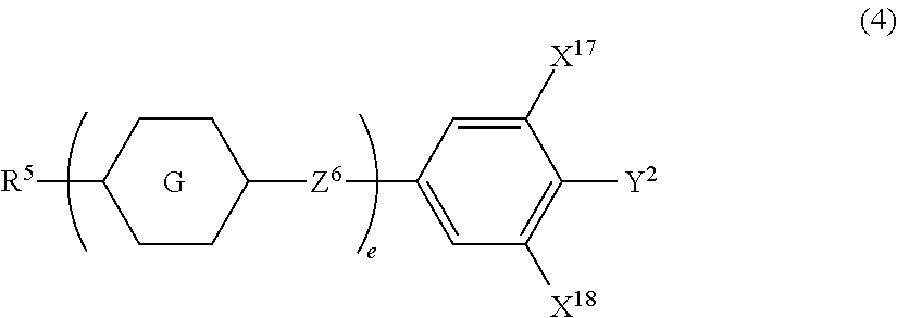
[R5]C1CCC([Z6]C2=CC([X18])=C([Y2])C([X17])=C2)CC1.[G]
